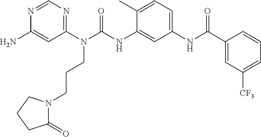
C1(N(C(NC2=CC(NC(C3=CC([CF3])=CC=C3)=O)=CC=C2C)=O)CCCN2C(=O)CCC2)=NC=NC(N)=C1
